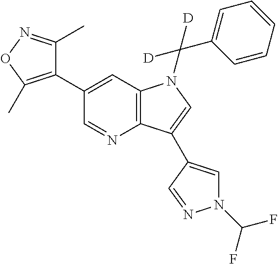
C1(C2=C(C)ON=C2C)=CC2=C(N=C1)C(C1=CN(C(F)F)N=C1)=CN2C(C1=CC=CC=C1)([D])[D]
